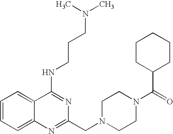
C1=CC=C2C(=C1)C(NCCCN(C)C)=NC(CN1CCN(C(=O)C3CCCCC3)CC1)=N2
